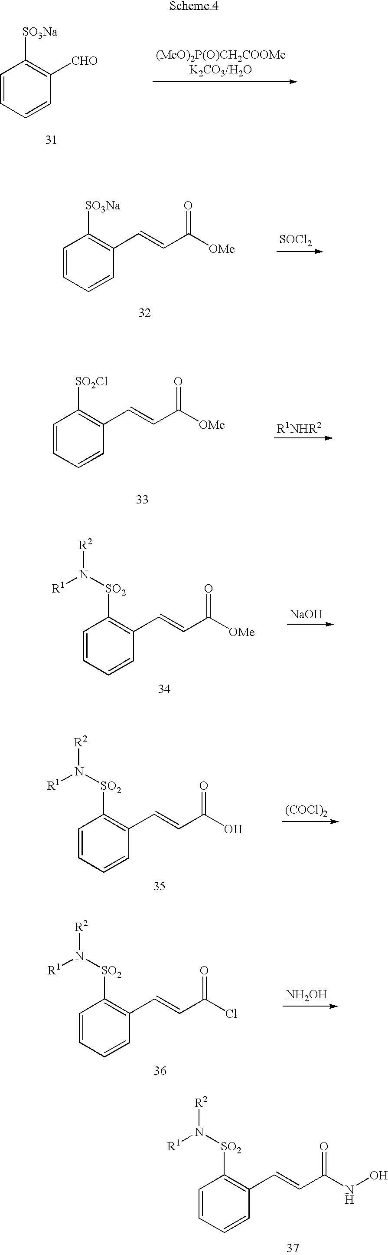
C1=CC=CC([CHO])=C1[SO3Na].C1=CC=CC(C=CC([OMe])=O)=C1[SO3Na].[SOCl2].[R1NHR2].C1=CC=CC(C=CC([OMe])=O)=C1[SO2Cl].C1=CC=CC(C=CC([OMe])=O)=C1[SO2]N([R1])[R2].[NaOH].C1=CC=CC(C=CC(O)=O)=C1[SO2]N([R1])[R2].[(COCl)2].C1=CC=CC(C=CC(Cl)=O)=C1[SO2]N([R1])[R2].[NH2OH].C1=CC=CC(C=CC(NO)=O)=C1[SO2]N([R1])[R2]
